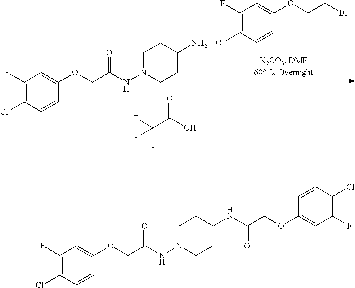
C1(F)=C(Cl)C=CC(OCC(NN2CCC(NC(COC3=CC(F)=C(Cl)C=C3)=O)CC2)=O)=C1.C1(F)=C(Cl)C=CC(OCC(NN2CCC(N)CC2)=O)=C1.C1(F)=C(Cl)C=CC(OCCBr)=C1.FC(C(O)=O)(F)F
